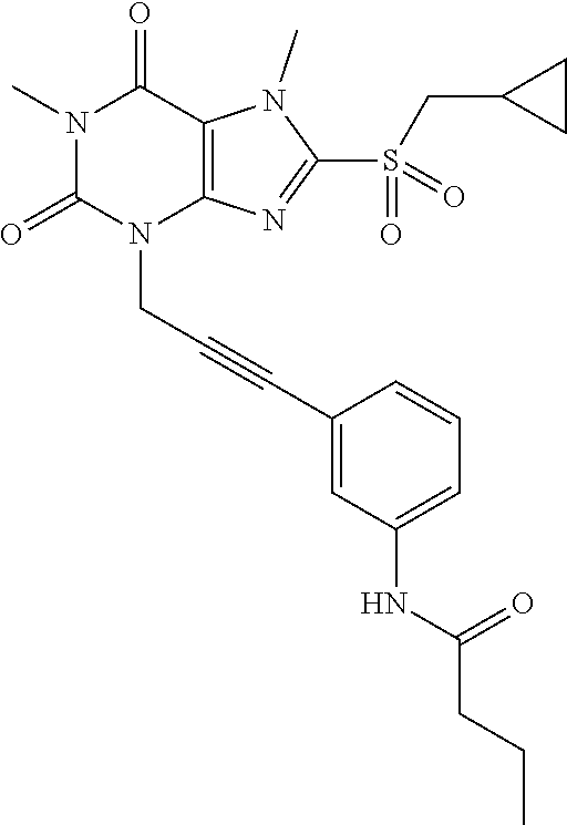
N1(C)C(=O)N(CC#CC2=CC(NC(CCC)=O)=CC=C2)C2=C(C1=O)N(C)C(S(CC1CC1)(=O)=O)=N2
